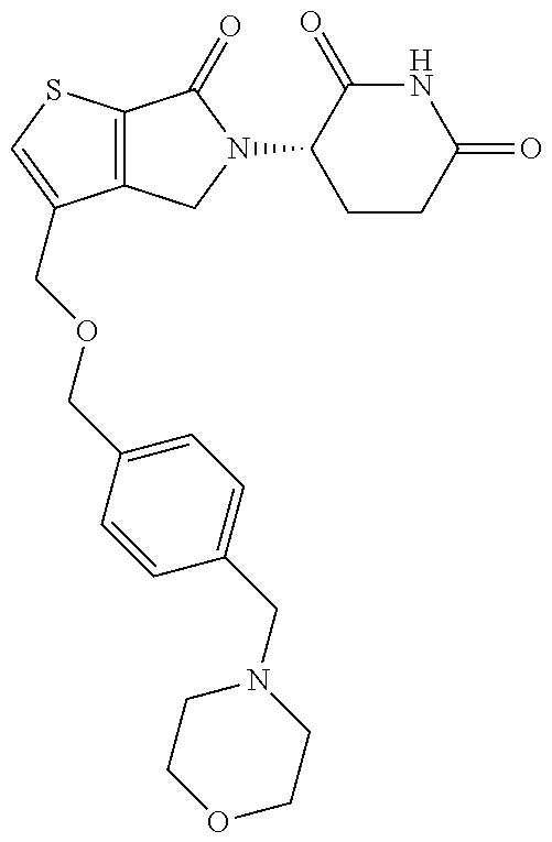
C12=C(SC=C1COCC1=CC=C(CN3CCOCC3)C=C1)C(=O)N(C1CCC(=O)NC1=O)C2
